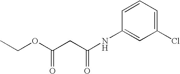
CCOC(CC(NC1=CC(Cl)=CC=C1)=O)=O
